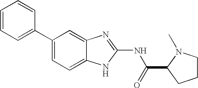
C1(C2=CC=CC=C2)=CC=C2C(=C1)N=C(NC(C1CCCN1C)=O)N2
